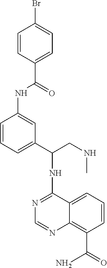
N1=C(NC(CNC)C2=CC=CC(NC(C3=CC=C(Br)C=C3)=O)=C2)C2=CC=CC(C(=O)N)=C2N=C1
